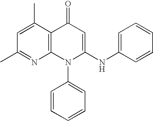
C1(C)=NC2=C(C(C)=C1)C(=O)C=C(NC1=CC=CC=C1)N2C1=CC=CC=C1
